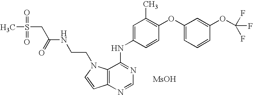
CS(CC(=O)NCCN1C2=C(C=C1)N=CN=C2NC1=CC(C)=C(OC2=CC=CC(OC(F)(F)F)=C2)C=C1)(=O)=O.[MsOH]
